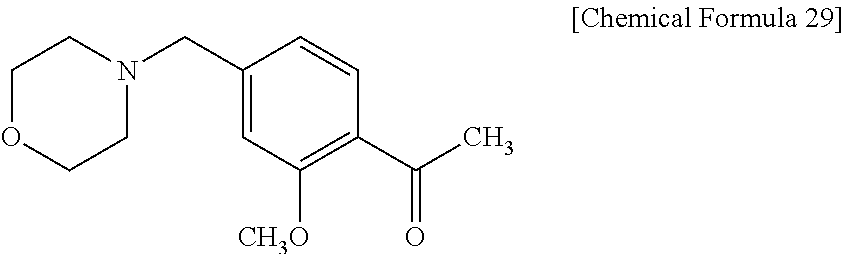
C1(CN2CCOCC2)=CC([CH3O])=C(C(C)=O)C=C1
